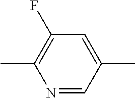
C1=C(C)C=NC(C)=C1F
